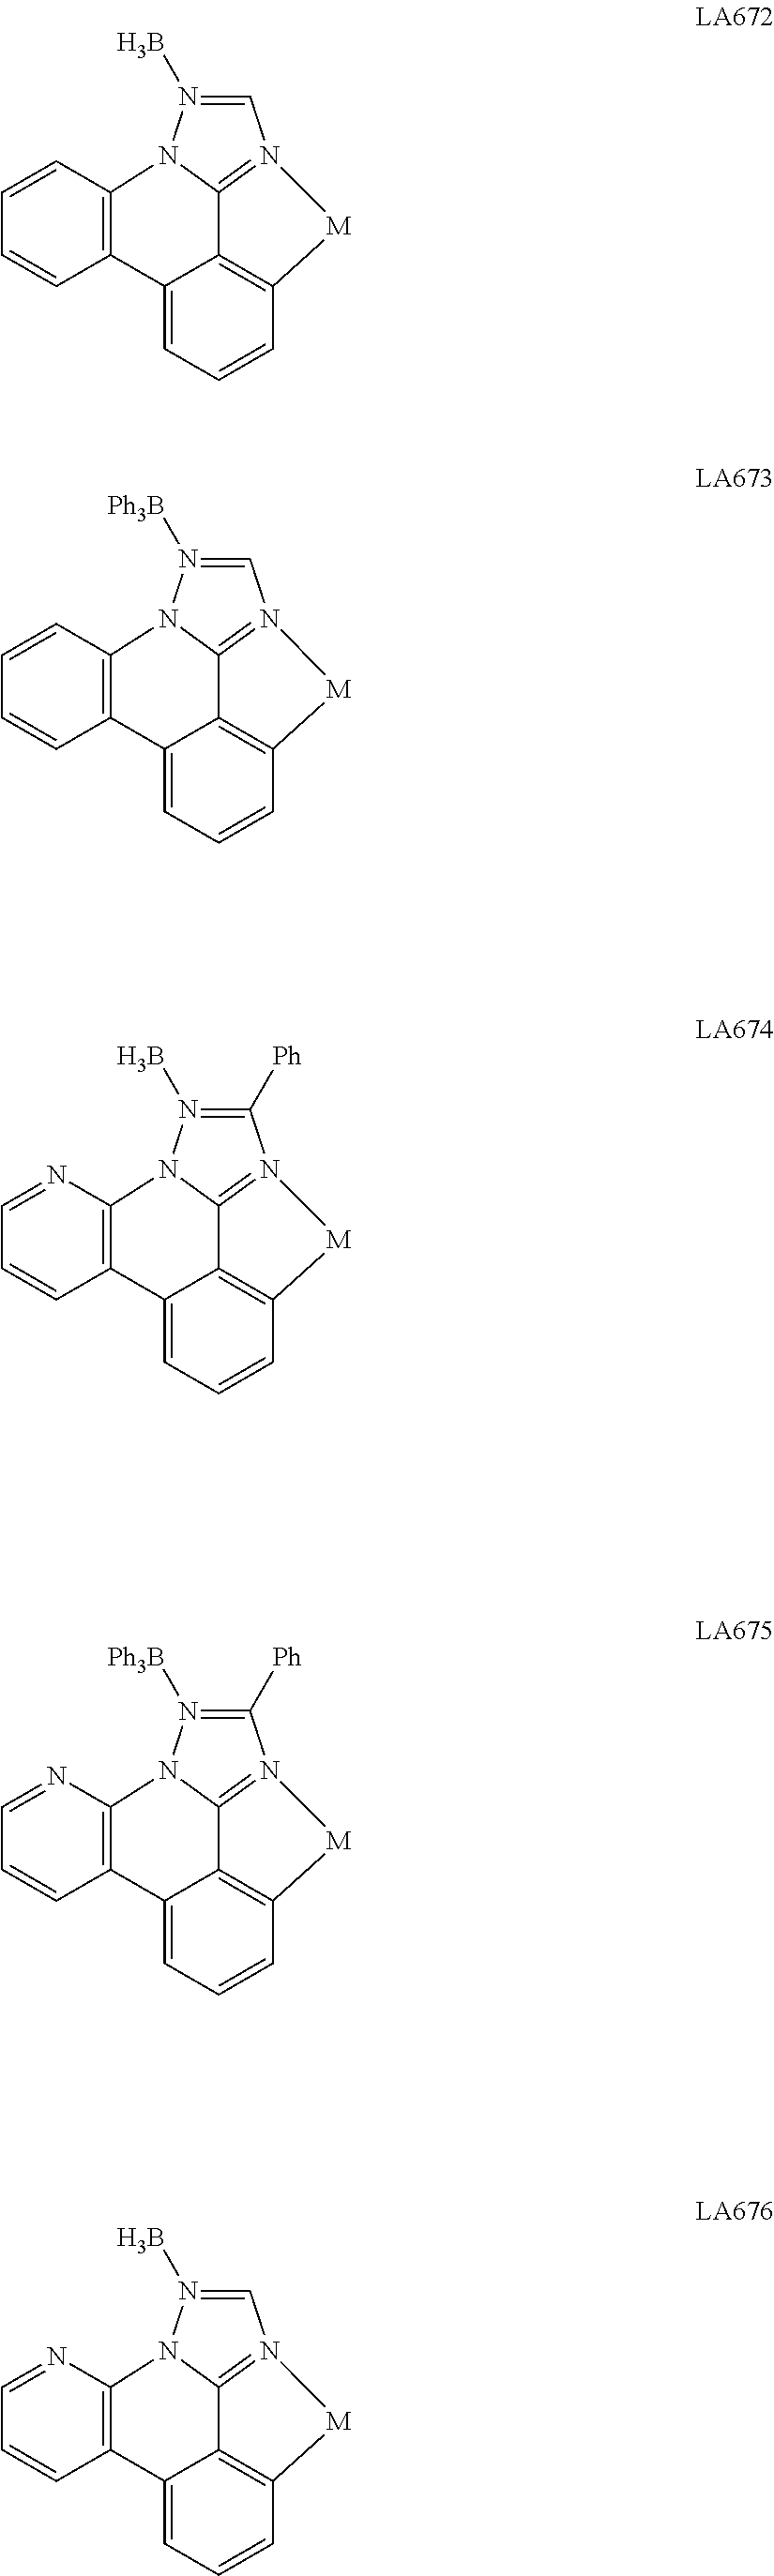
C12=N3[M]C4=C1C(=CC=C4)C1=C(N2N([Ph3B])=C3[Ph])N=CC=C1.C12=N3[M]C4=C1C(=CC=C4)C1=C(N2N(B)=C3)N=CC=C1.C12=N3[M]C4=C1C(=CC=C4)C1=C(N2N(B)=C3[Ph])N=CC=C1.C12=N3[M]C4=C1C(=CC=C4)C1=C(N2N([Ph3B])=C3)C=CC=C1.C12=N3[M]C4=C1C(=CC=C4)C1=C(N2N(B)=C3)C=CC=C1
